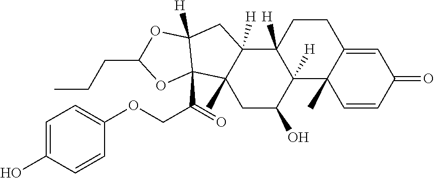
C1CC2([H])C([H])(C3(C)C1=CC(=O)C=C3)C(O)CC1(C)C2([H])CC2([H])C1(C(=O)COC1=CC=C(O)C=C1)OC(CCC)O2
